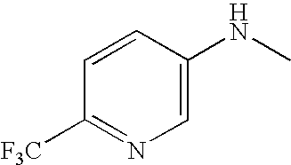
C1=CC([F3C])=NC=C1NC
